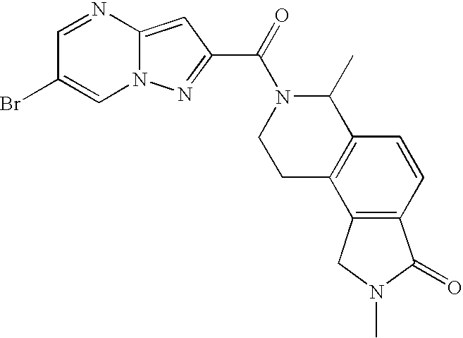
C1=NC2=CC(C(=O)N3CCC4=C(C3C)C=CC3=C4CN(C)C3=O)=NN2C=C1Br
